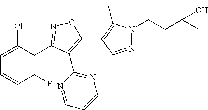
C1=C(Cl)C(C2=NOC(C3=C(C)N(CCC(C)(C)O)N=C3)=C2C2=NC=CC=N2)=C(F)C=C1
